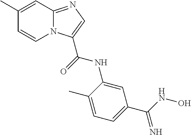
C12=NC=C(C(=O)NC3=CC(C(NO)=N)=CC=C3C)N1C=CC(C)=C2
